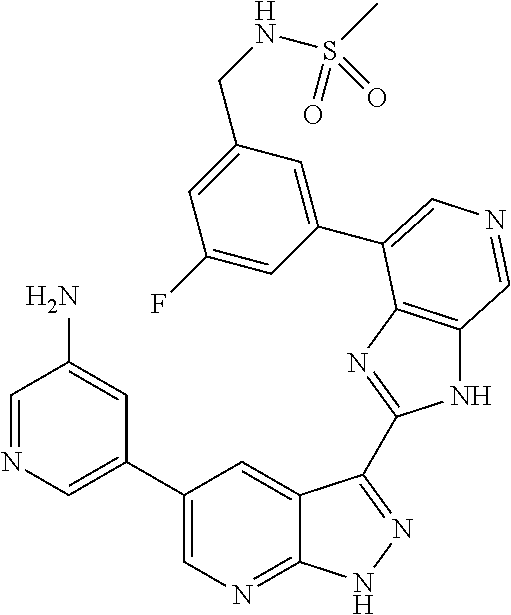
C1(C2=CN=CC(N)=C2)=CN=C2C(=C1)C(C1=NC3=C(N1)C=NC=C3C1=CC(CNS(C)(=O)=O)=CC(F)=C1)=NN2
